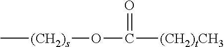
C[(CH2)s]OC([(CH2)tCH3])=O
